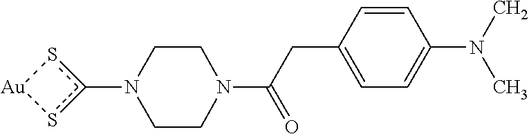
c1(N2CCN(C(CC3=CC=C(N(C)C)C=C3)=O)CC2)s[Au]s1
